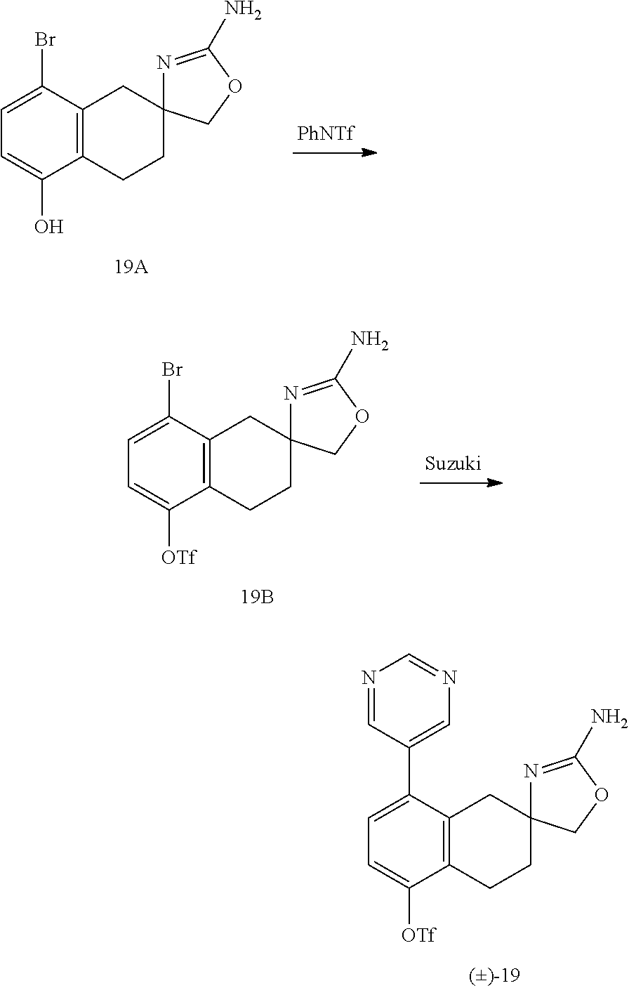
C1=C(C2=CN=CN=C2)C2=C(C([OTf])=C1)CCC1(C2)N=C(N)OC1.C1=C(Br)C2=C(C(O)=C1)CCC1(C2)N=C(N)OC1.C1=C(Br)C2=C(C([OTf])=C1)CCC1(C2)N=C(N)OC1
